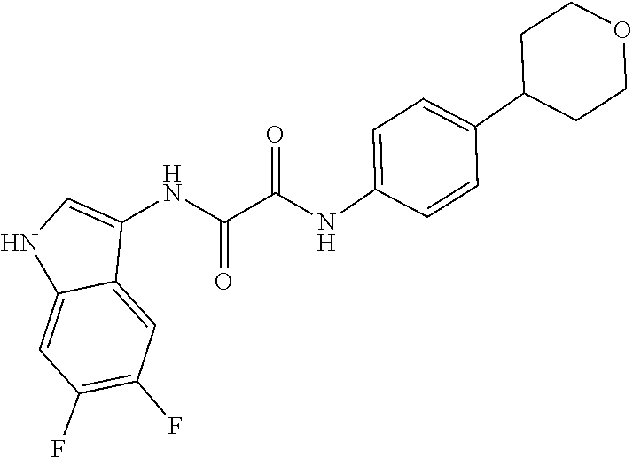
C1=C(C2CCOCC2)C=CC(NC(C(NC2=CNC3=CC(F)=C(F)C=C32)=O)=O)=C1
